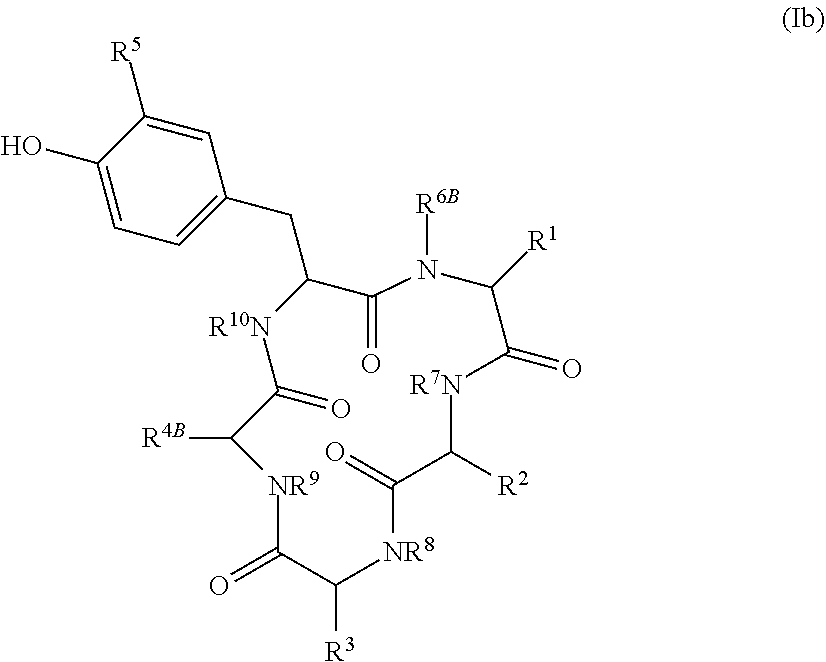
C1=C([R5])C(O)=CC=C1CC1C(=O)N([R6B])C([R1])C(=O)[R7N]C([R2])C(=O)[NR8]C([R3])C(=O)[NR9]C([R4B])C(=O)[R10N]1
